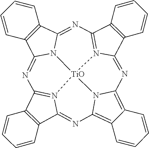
C12=C(C3=NC4=C5C(=C6N4[TiO]47N3=C1N=C1C3=C(C(=NC8=N4C(=N6)C4=C8C=CC=C4)N17)C=CC=C3)C=CC=C5)C=CC=C2
